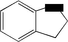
C1=CC=C2C(=C1)CCC2
